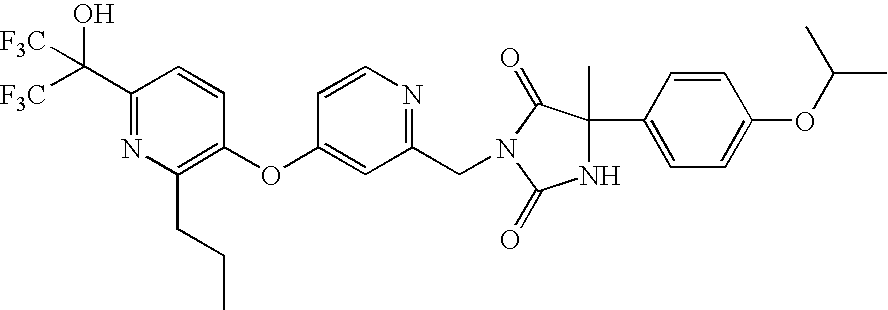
C1(C([F3C])(O)[F3C])=NC(CCC)=C(OC2=CC(CN3C(=O)C(C4=CC=C(OC(C)C)C=C4)(C)NC3=O)=NC=C2)C=C1
